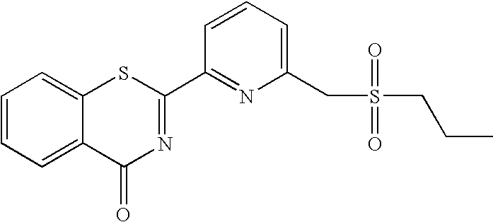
C1=CC=C(CS(CCC)(=O)=O)N=C1C1=NC(=O)C2=CC=CC=C2S1
